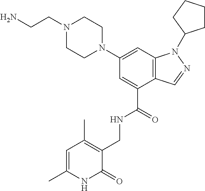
C1(N2CCN(CCN)CC2)=CC2=C(C(C(=O)NCC3=C(C)C=C(C)NC3=O)=C1)C=NN2C1CCCC1
